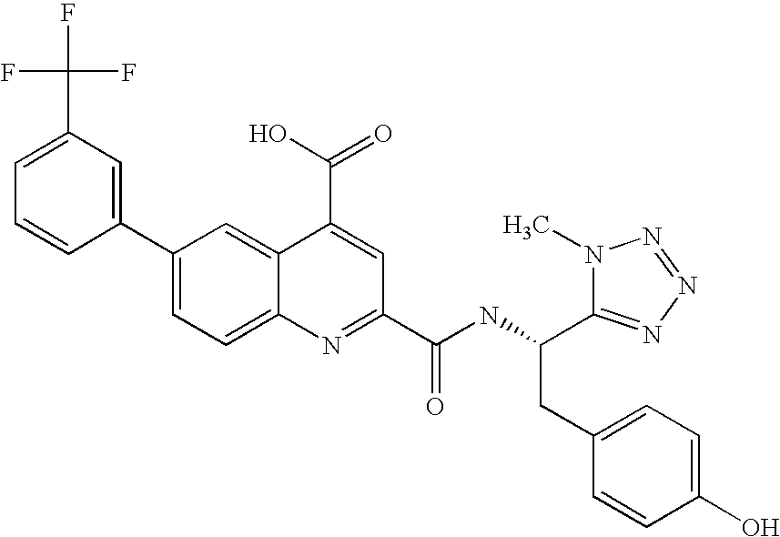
C1(C(F)(F)F)=CC=CC(C2=CC=C3C(=C2)C(C(O)=O)=CC(C(NC(CC2=CC=C(O)C=C2)C2=NN=NN2C)=O)=N3)=C1
